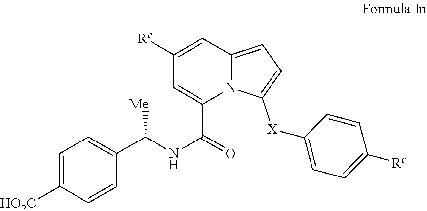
C1([X]C2=CC=C([Rc])C=C2)=CC=C2N1C(C(NC(C1=CC=C([HO2C])C=C1)[Me])=O)=CC([Rc])=C2
